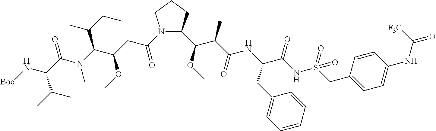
C1(C(OC)C(C(=O)NC(C(NS(=O)(=O)CC2=CC=C(NC([F3C])=O)C=C2)=O)CC2=CC=CC=C2)C)N(C(CC(C(N(C(C(N[Boc])C(C)C)=O)C)C(CC)C)OC)=O)CCC1
